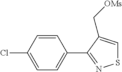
C1=CC(C2=NSC=C2C[OMs])=CC=C1Cl
